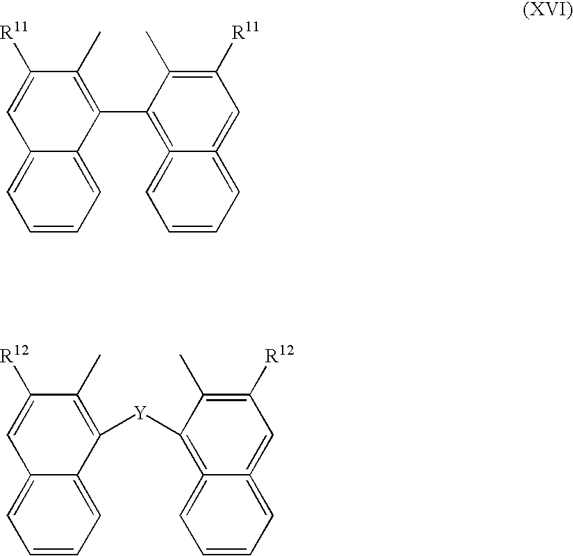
C1=CC=C2C(=C1)C=C([R11])C(C)=C2C1=C2=CC=CC=C2=CC([R11])=C1C.C1=CC=C2C(=C1)C=C([R12])C(C)=C2[Y]C1=C2=CC=CC=C2=CC([R12])=C1C
